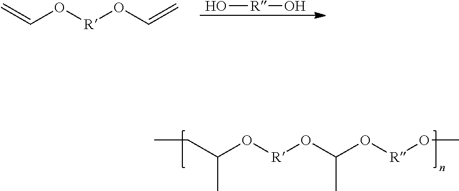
C=CO[R]OC=C.O[R]O.C(C(O[R]OC(O[R]OC)C)C)C
